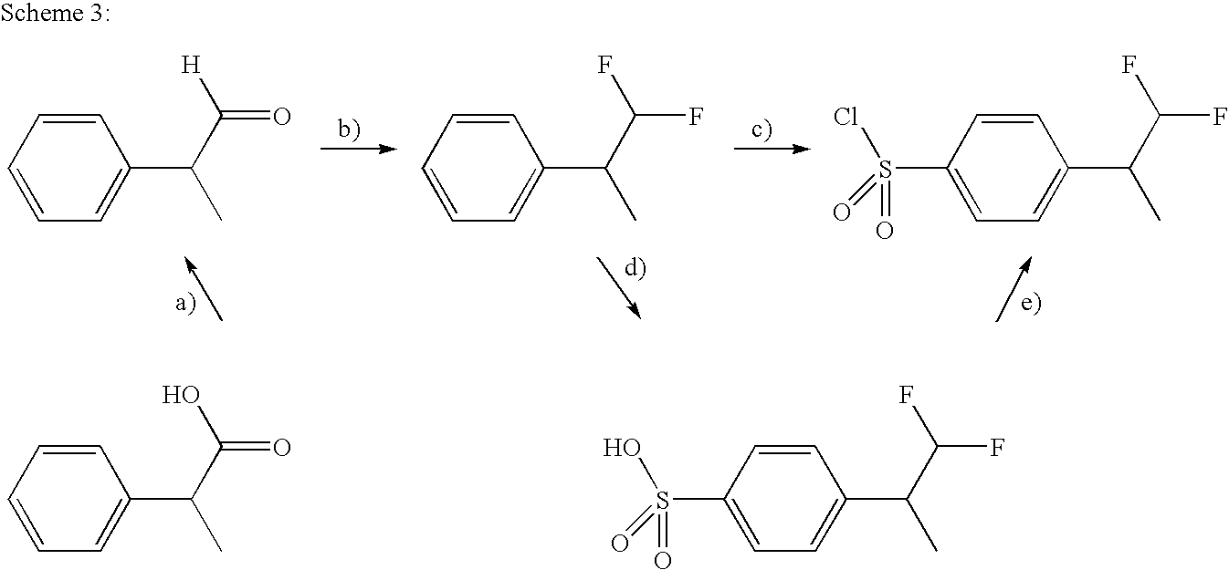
C1=C(C(C([H])=O)C)C=CC=C1.C1=C(C(C(F)F)C)C=CC=C1.C1=C(C(C(F)F)C)C=CC(S(=O)(Cl)=O)=C1.C1=C(C(C(O)=O)C)C=CC=C1.C1=C(C(C(F)F)C)C=CC(S(=O)(O)=O)=C1
